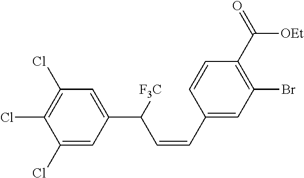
ClC1=C(Cl)C=C(C(C=CC2=CC(Br)=C(C([OEt])=O)C=C2)[F3C])C=C1Cl
